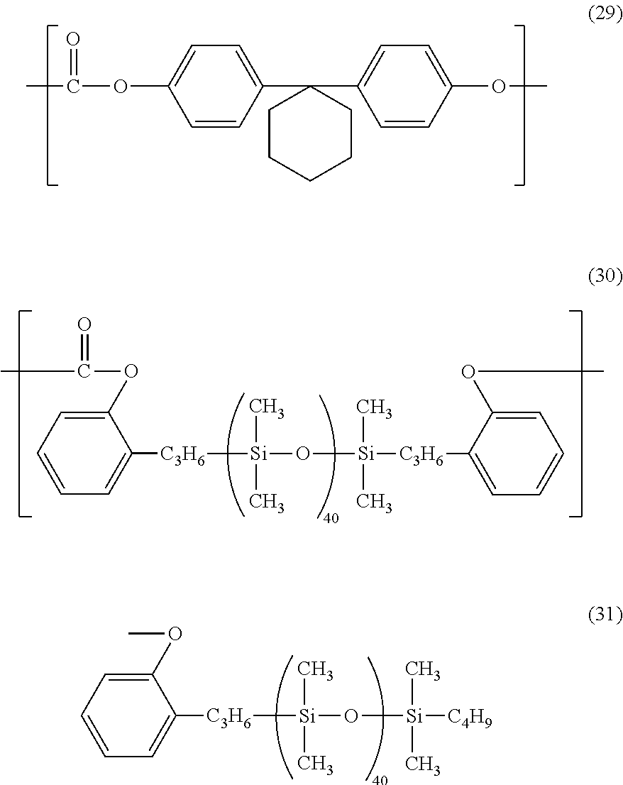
C1=CC(C2(C3=CC=C(OC)C=C3)CCCCC2)=CC=C1OC(C)=O.C1(OC(C)=O)=CC=CC=C1[C3H6][Si](O[Si]([C3H6]C1=CC=CC=C1OC)(C)C)(C)C.C1(OC)=CC=CC=C1[C3H6][Si](O[Si]([C4H9])(C)C)(C)C
